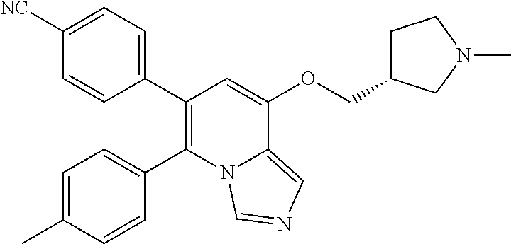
C1(C2=C(C3=CC=C(C)C=C3)N3C(=CN=C3)C(OCC3CCN(C)C3)=C2)=CC=C([NC])C=C1
